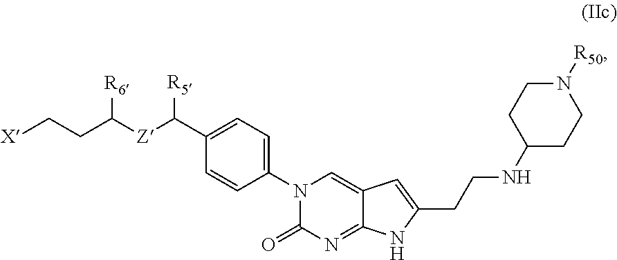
C1=C(C([Z]C(CC[X])[R6])[R5])C=CC(N2C(=O)N=C3C(=C2)C=C(CCNC2CCN([R50])CC2)N3)=C1
